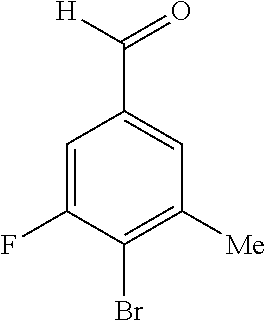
C1=C(F)C(Br)=C([Me])C=C1C([H])=O
